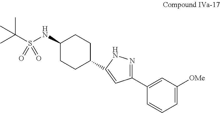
CC(S(NC1CCC(C2=CC(C3=CC([OMe])=CC=C3)=NN2)CC1)(=O)=O)(C)C
